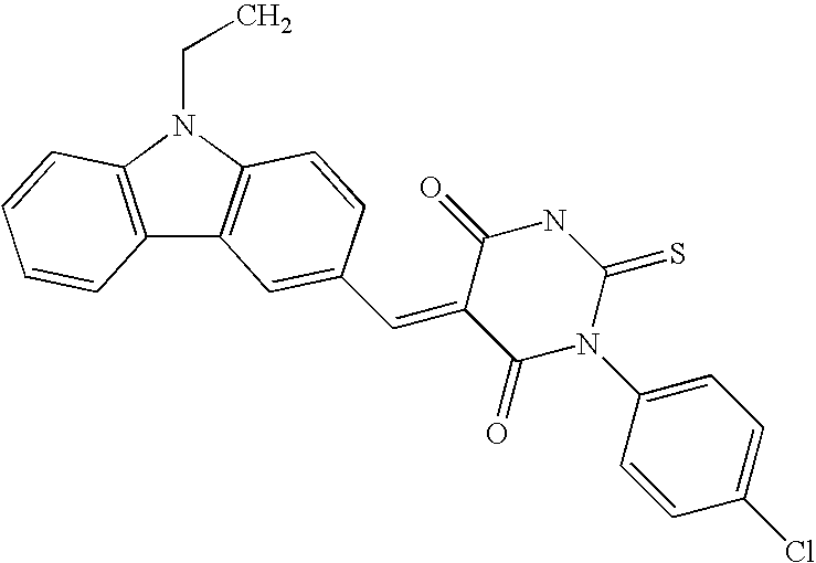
C12=C(N(CC)C3=C1C=C(C=C1C(=O)N(C4=CC=C(Cl)C=C4)C(=S)NC1=O)C=C3)C=CC=C2
